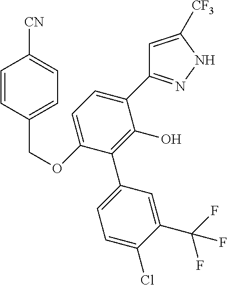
C1=C([CF3])NN=C1C1=CC=C(OCC2=CC=C([CN])C=C2)C(C2=CC=C(Cl)C(C(F)(F)F)=C2)=C1O
